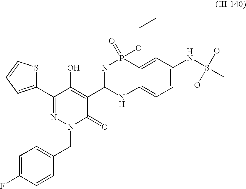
C1(C2=NN(CC3=CC=C(F)C=C3)C(=O)C(C3=NP(=O)(OCC)C4=CC(NS(C)(O)O)=CC=C4N3)=C2O)=CC=CS1
